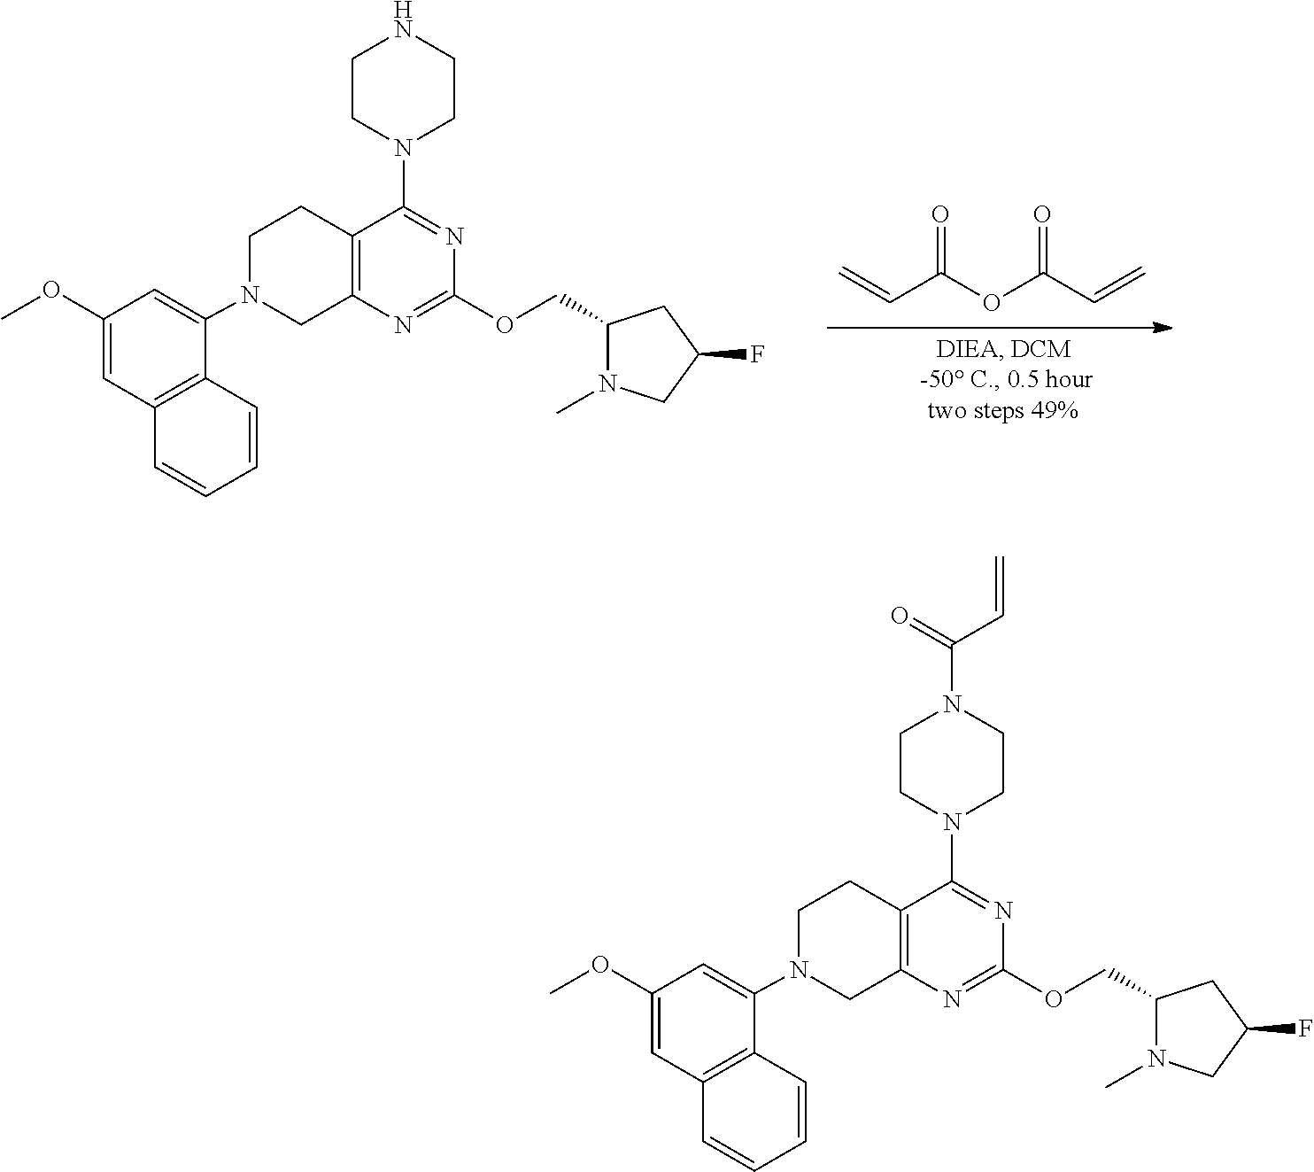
C(C=C)(=O)OC(C=C)=O.C12=C(N=C(OCC3CC(F)CN3C)N=C1N1CCNCC1)CN(C1=CC(OC)=CC3=C1C=CC=C3)CC2.C12=C(N=C(OCC3CC(F)CN3C)N=C1N1CCN(C(C=C)=O)CC1)CN(C1=CC(OC)=CC3=C1C=CC=C3)CC2
